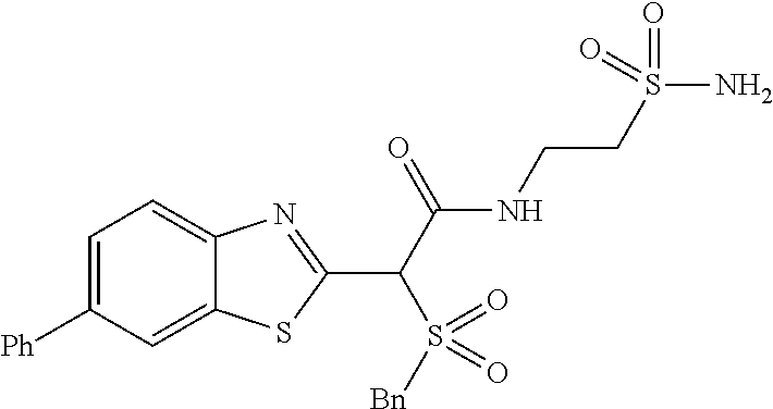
C1([Ph])=CC=C2C(=C1)SC(C(C(NCCS(N)(=O)=O)=O)S(=O)([Bn])=O)=N2
